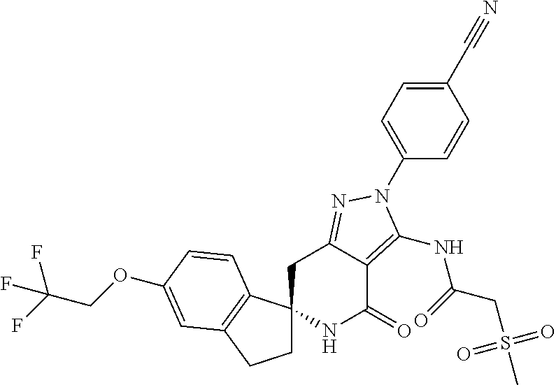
C1C2(C3=C(C1)C=C(OCC(F)(F)F)C=C3)NC(=O)C1=C(NC(CS(C)(=O)=O)=O)N(C3=CC=C(C#N)C=C3)N=C1C2
